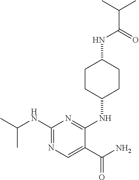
C1CC(NC2=NC(NC(C)C)=NC=C2C(N)=O)CCC1NC(C(C)C)=O
